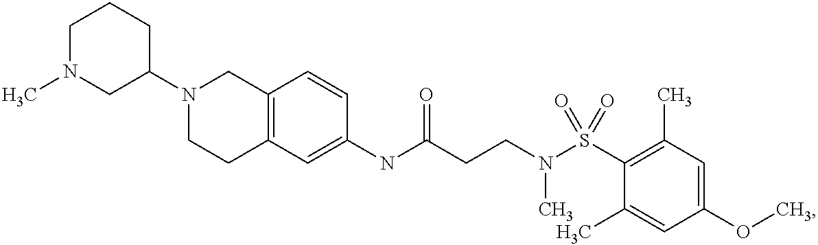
C1(NC(CCN(S(C2=C(C)C=C(OC)C=C2C)(=O)=O)C)=O)=CC2=C(C=C1)CN(C1CCCN(C)C1)CC2
